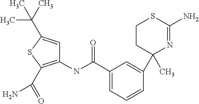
C1=C(C(NC2=C(C(=O)N)SC(C(C)(C)C)=C2)=O)C=C(C2(C)N=C(N)SCC2)C=C1
